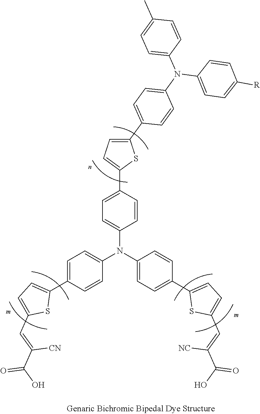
C1=CC(C2=CC=C(C=C(C(O)=O)[CN])S2)=CC=C1N(C1=CC=C(C2=CC=C(C=C(C(O)=O)[NC])S2)C=C1)C1=CC=C(C2=CC=C(C3=CC=C(N(C4=CC=C(C)C=C4)C4=CC=C([R])C=C4)C=C3)S2)C=C1
